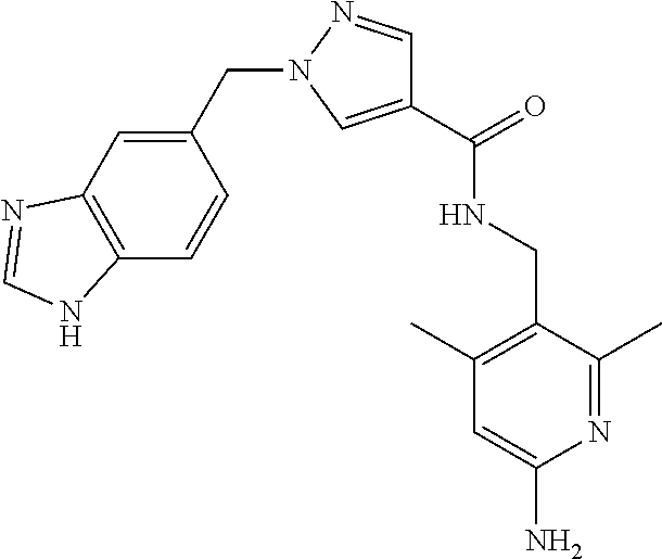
C1(C(=O)NCC2=C(C)C=C(N)N=C2C)=CN(CC2=CC3=C(C=C2)NC=N3)N=C1
